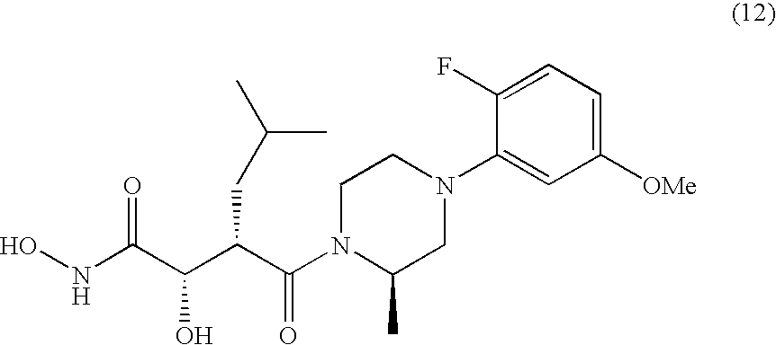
C(C(C(C(NO)=O)O)CC(C)C)(=O)N1C(C)CN(C2=CC([OMe])=CC=C2F)CC1
